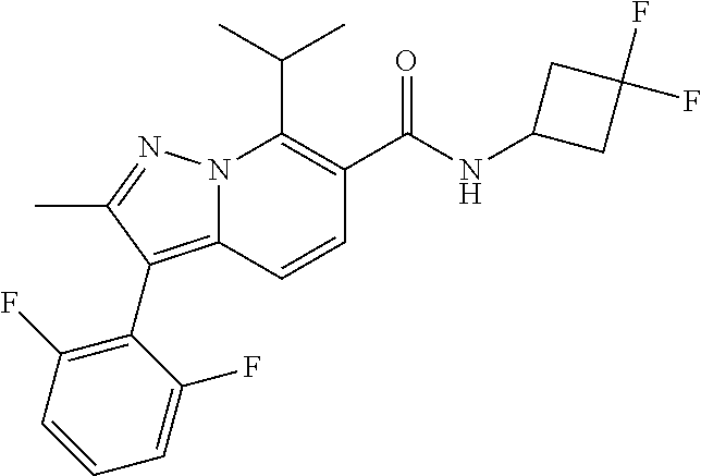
CC(C)C1=C(C(NC2CC(F)(F)C2)=O)C=CC2=C(C3=C(F)C=CC=C3F)C(C)=NN12
